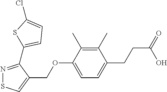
C1(C)=C(C)C(OCC2=CSN=C2C2=CC=C(Cl)S2)=CC=C1CCC(=O)O
